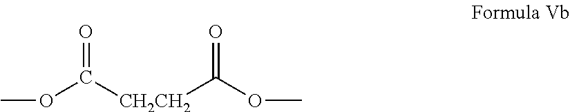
COC([CH2CH2]C(OC)=O)=O
